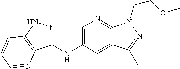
C1(NC2=CN=C3C(=C2)C(C)=NN3CCOC)=NNC2=C1N=CC=C2
